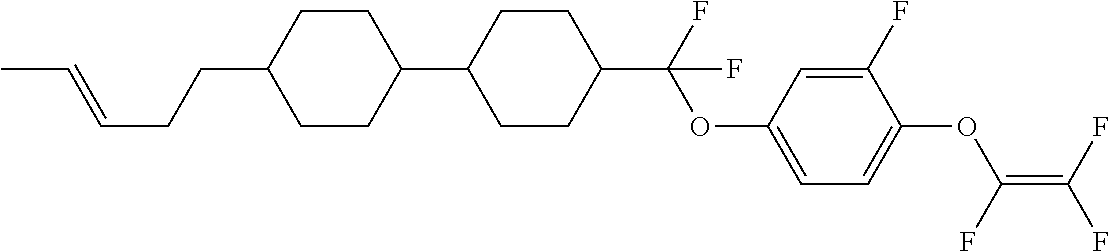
C1CC(C2CCC(C(F)(OC3=CC=C(OC(=C(F)F)F)C(F)=C3)F)CC2)CCC1CCC=CC
